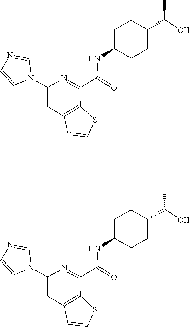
N1(C2=CC3=C(C(C(NC4CCC(C(O)C)CC4)=O)=N2)SC=C3)C=NC=C1.N1(C2=CC3=C(C(C(NC4CCC(C(O)C)CC4)=O)=N2)SC=C3)C=NC=C1
